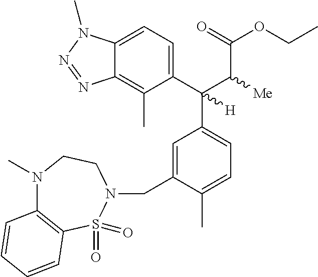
C12=CC=C(C(C(C(=O)OCC)[Me])(C3=CC=C(C)C(CN4CCN(C)C5=C(S4(=O)=O)C=CC=C5)=C3)[H])C(C)=C1N=NN2C
